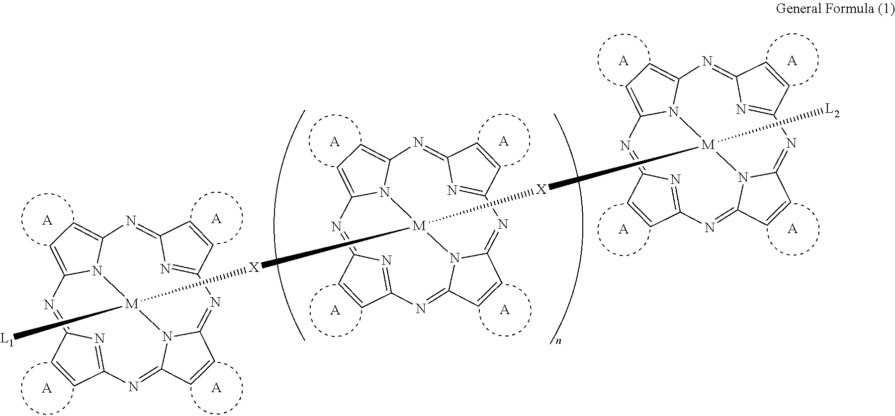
[A].[A].[A].[A].[A].[A].[A].[A].[A].[A].[A].[A].N1=C2N=C(N=C3N4C(=NC5=NC(=NC6=CC=C1N6[M]4([L1])[X][M]1([X][M]4([L2])N6C7=CC=C6N=C6N=C(C=C6)N=C6N4C(=NC4=NC(=N7)C=C4)C=C6)N4C6=CC=C4N=C4N=C(C=C4)N=C4N1C(=NC1=NC(=N6)C=C1)C=C4)C=C5)C=C3)C=C2
